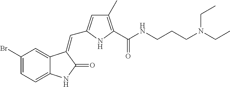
C1(Br)=CC=C2C(=C1)C(=CC1=CC(C)=C(C(NCCCN(CC)CC)=O)N1)C(=O)N2
